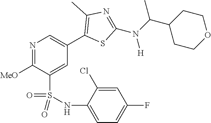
N1=C([MeO])C(S(NC2=CC=C(F)C=C2Cl)(=O)=O)=CC(C2=C(C)N=C(N(C(C3CCOCC3)C)[H])S2)=C1
